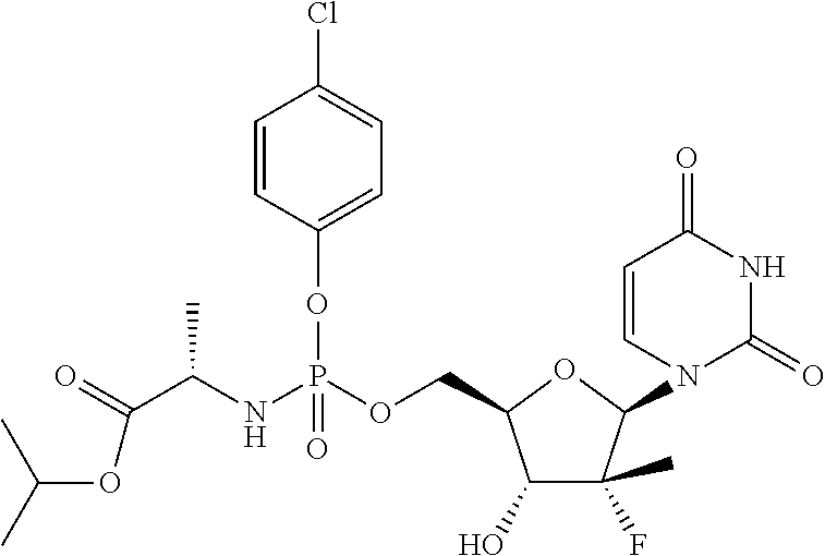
C1(O)C(F)(C)C(N2C(=O)NC(=O)C=C2)OC1COP(NC(C(=O)OC(C)C)C)(OC1=CC=C(Cl)C=C1)=O
